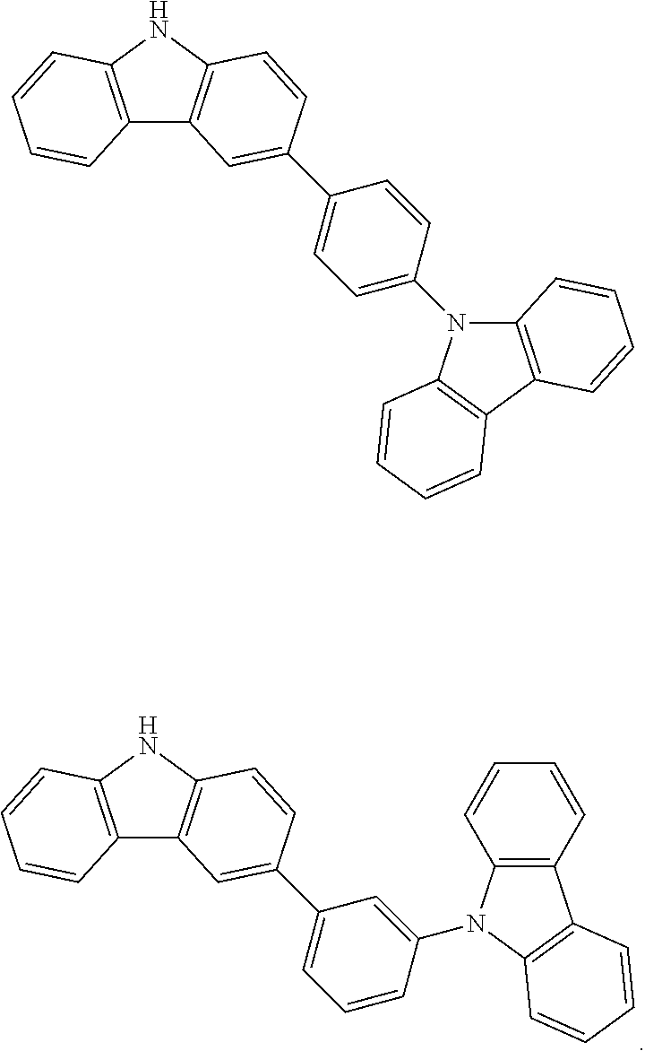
C12=C(NC3=C1C=C(C1=CC=CC(N4C5=C(C=CC=C5)C5=C4C=CC=C5)=C1)C=C3)C=CC=C2.C12=C(NC3=C1C=C(C1=CC=C(N4C5=C(C6=C4C=CC=C6)C=CC=C5)C=C1)C=C3)C=CC=C2
